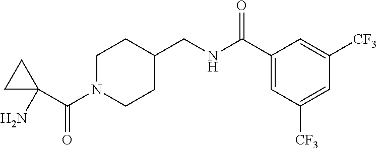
C1N(C(C2(N)CC2)=O)CCC(CNC(C2=CC([CF3])=CC([CF3])=C2)=O)C1
